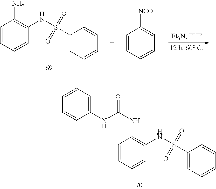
C1=CC=CC(NS(C2=CC=CC=C2)(=O)=O)=C1N.C1=CC=CC=C1[NCO].C1=CC=CC(NS(C2=CC=CC=C2)(=O)=O)=C1NC(NC1=CC=CC=C1)=O
